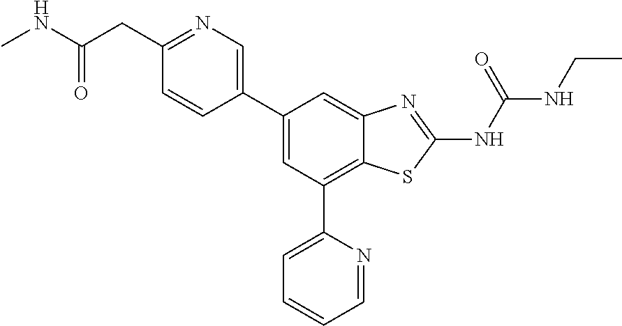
C1(CC(NC)=O)=NC=C(C2=CC(C3=CC=CC=N3)=C3C(=C2)N=C(NC(NCC)=O)S3)C=C1
